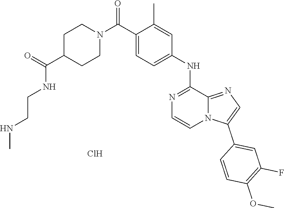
C1=C(C(N2CCC(C(NCCNC)=O)CC2)=O)C(C)=CC(NC2=NC=CN3C2=NC=C3C2=CC(F)=C(OC)C=C2)=C1.Cl
